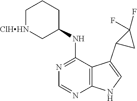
N1=C(NC2CCC[ClHHN]C2)C2=C(N=C1)NC=C2C1CC1(F)F
